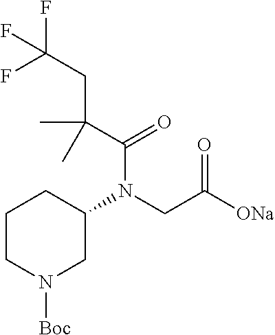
C1CN([Boc])CC(N(CC([ONa])=O)C(=O)C(C)(CC(F)(F)F)C)C1
